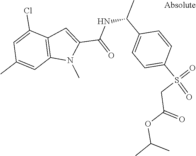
C12=C(C(Cl)=CC(C)=C1)C=C(C(NC(C1=CC=C(S(=O)(=O)CC(=O)OC(C)C)C=C1)C)=O)N2C
